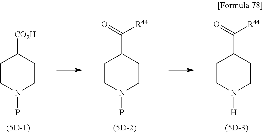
C1CN(P)CCC1[CO2H].C1CN(P)CCC1C(=O)[R44].C1CN([H])CCC1C([R44])=O
